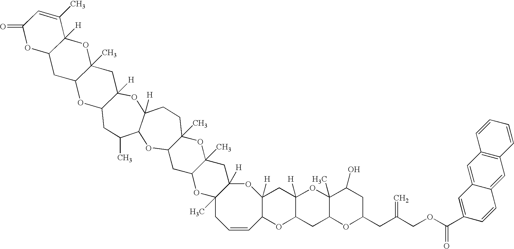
C12([H])OC3([H])CCC4(C)OC5(C)CC6([H])OC7([H])CC8([H])C(OC7C=CCC6(C)OC5CC4OC3C(C)CC1OC1C(C)(C2)OC2([H])C(C1)OC(=O)C=C2C)CC1C(C)(O8)C(O)CC(CC(COC(C2=CC3=CC4=C(C=C3C=C2)C=CC=C4)=O)=C)O1
